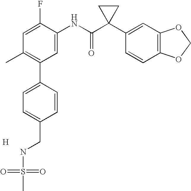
C1=C(F)C(NC(C2(C3=CC4=C(C=C3)OCO4)CC2)=O)=CC(C2=CC=C(CNS(=O)(=O)C)C=C2)=C1C.[H]
